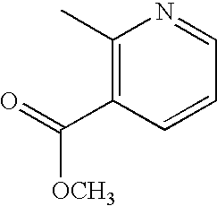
C1(C)=C(C(=O)[OCH3])C=CC=N1
